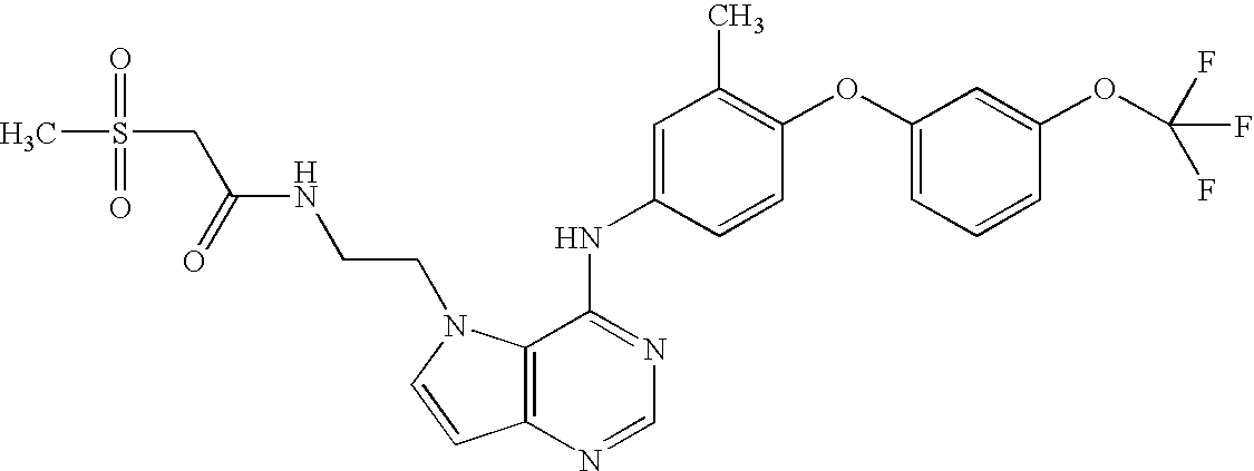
C12=C(N=CN=C1NC1=CC(C)=C(OC3=CC=CC(OC(F)(F)F)=C3)C=C1)C=CN2CCNC(CS(=O)(=O)C)=O
